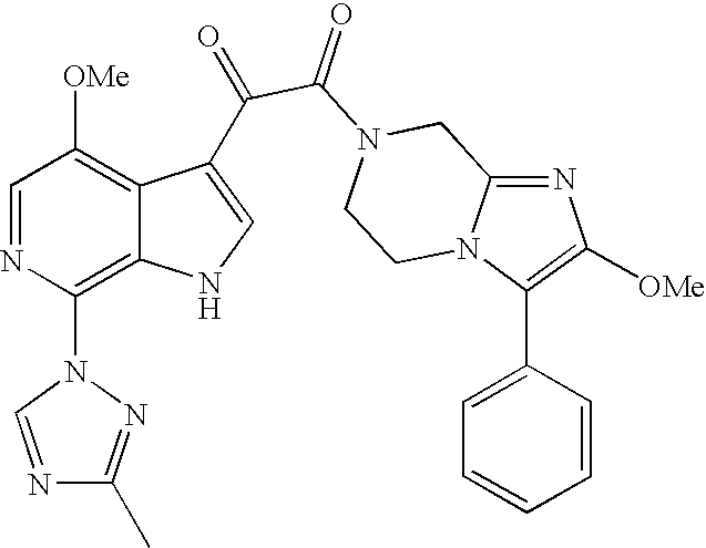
N1=C2N(C(C3=CC=CC=C3)=C1[OMe])CCN(C(=O)C(=O)C1=CNC3=C(N4N=C(C)N=C4)N=CC([OMe])=C31)C2
